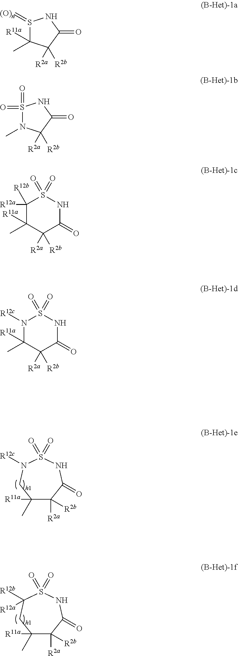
C1([R11a])(C)C([R2a])([R2b])C(=O)NS(=O)(=O)C([R12b])([R12a])C1.C1([R11a])(C)C([R2a])([R2b])C(=O)NS(=O)(=O)N([R12c])C1.S1(=[(O)n])C([R11a])(C)C([R2a])([R2b])C(=O)N1.S1(=O)(=O)N(C)C([R2a])([R2b])C(=O)N1.C1([R12a])([R12b])C([R11a])(C)C([R2a])([R2b])C(=O)NS1(=O)=O.N1([R12c])C([R11a])(C)C([R2a])([R2b])C(=O)NS1(=O)=O
